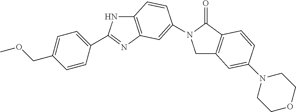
C1C2=C(C(=O)N1C1=CC3=C(NC(C4=CC=C(COC)C=C4)=N3)C=C1)C=CC(N1CCOCC1)=C2
